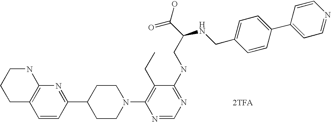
[2TFA].C1=CC(C2CCN(C3=C(CC)C(NCC(C(O)=O)NCC4=CC=C(C5=CC=NC=C5)C=C4)=NC=N3)CC2)=NC2=C1CCCN2
